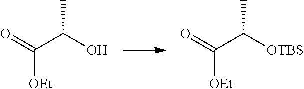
O=C(C(O)C)[OEt].O=C(C([OTBS])C)[OEt]
